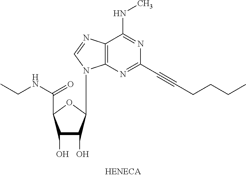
C1(O)C(O)C(N2C3=C(C(NC)=NC(C#CCCCC)=N3)N=C2)OC1C(NCC)=O
